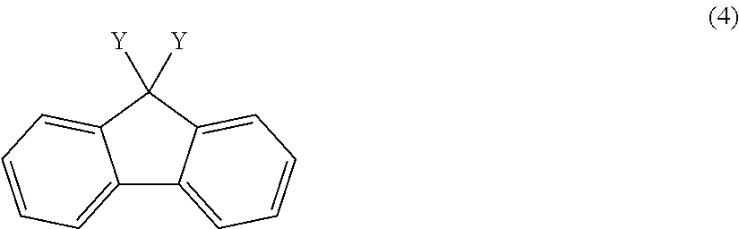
C12=CC=CC=C1C([Y])([Y])C1=CC=CC=C21
